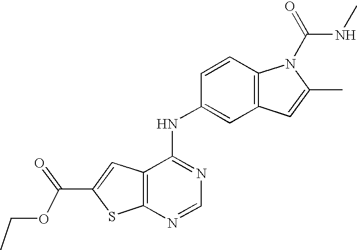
C12=C(C(NC3=CC4=C(C=C3)N(C(=O)NC)C(C)=C4)=NC=N1)C=C(C(=O)OCC)S2
